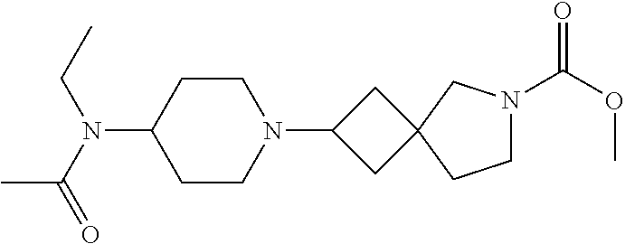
C1CN(C2CC3(C2)CCN(C(OC)=O)C3)CCC1N(CC)C(=O)C
